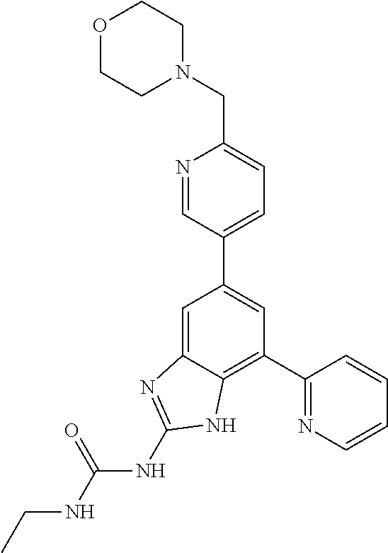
C1=C2C(=C(C3=NC=CC=C3)C=C1C1=CC=C(CN3CCOCC3)N=C1)NC(NC(NCC)=O)=N2
